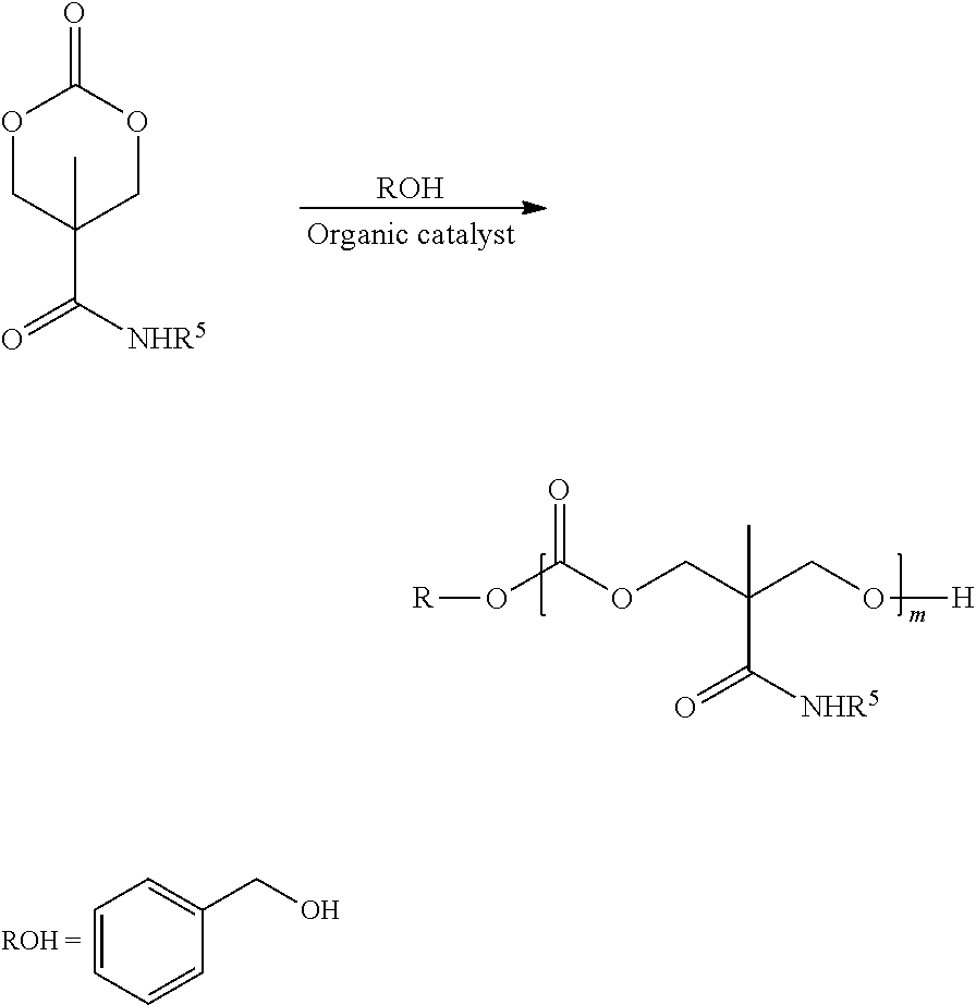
[R]OC(OCC(CO[H])(C)C([NHR5])=O)=O.[ROH].O1CC(C)(C([NHR5])=O)COC1=O.C1=CC=CC(CO)=C1
